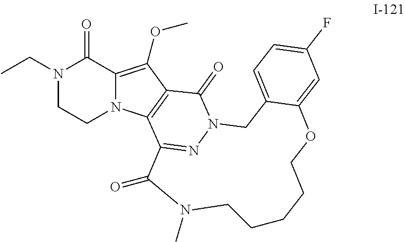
N1(CC)CCN2C(=C(OC)C3=C2C2=NN(C3=O)CC3=CC=C(F)C=C3OCCCCCN(C)C2=O)C1=O
